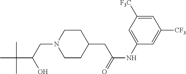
C1CC(CC(NC2=CC([F3C])=CC([CF3])=C2)=O)CCN1CC(C(C)(C)C)O
